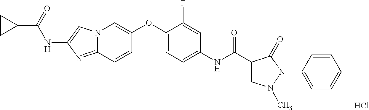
N12C(=NC(NC(C3CC3)=O)=C1)C=CC(OC1=CC=C(NC(=O)C3=CN(C)N(C4=CC=CC=C4)C3=O)C=C1F)=C2.Cl
